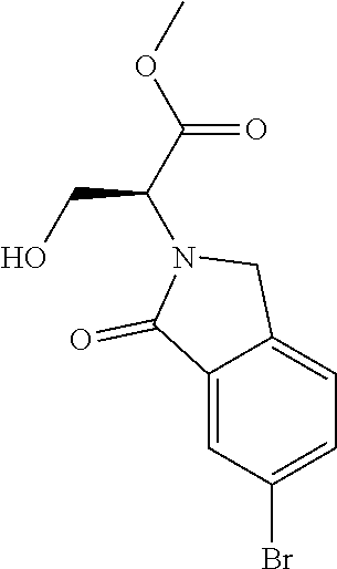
C12=CC(Br)=CC=C1CN(C(C(OC)=O)CO)C2=O
